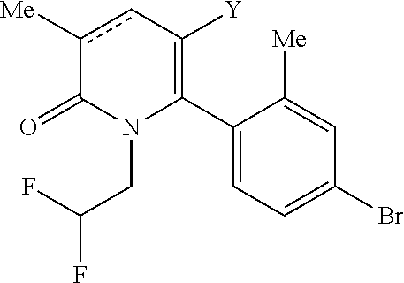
C1(C2=C([Y])cc([Me])C(=O)N2CC(F)F)=CC=C(Br)C=C1[Me]
